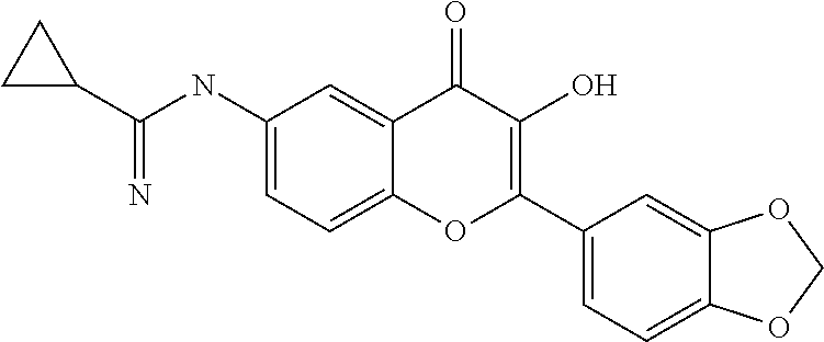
C(NC1=CC=C2C(=C1)C(=O)C(O)=C(C1=CC=C3C(=C1)OCO3)O2)(C1CC1)=N
